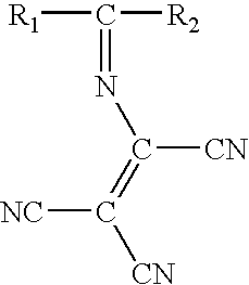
[R1]C(=NC(=C([CN])[NC])[CN])[R2]
